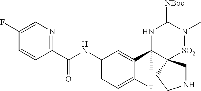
C1(F)=CN=C(C(NC2=CC=C(F)C(C3(C)NC(=[NBoc])N(C)[SO2]C34CNCC4)=C2)=O)C=C1
